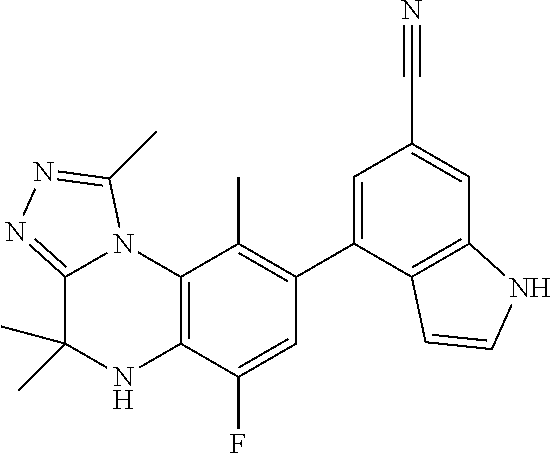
C1(C2=CC(C#N)=CC3=C2C=CN3)=C(C)C2=C(C(F)=C1)NC(C)(C)C1=NN=C(C)N21
